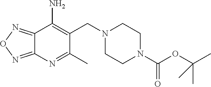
N1(CC2=C(N)C3=NON=C3N=C2C)CCN(C(=O)OC(C)(C)C)CC1
